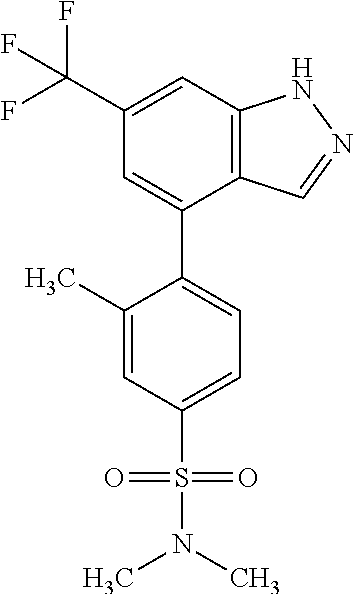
C12=C(C=C(C(F)(F)F)C=C1C1=CC=C(S(N(C)C)(=O)=O)C=C1C)NN=C2
